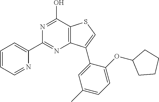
N1=CC=CC=C1C1=NC2=C(C(O)=N1)SC=C2C1=CC(C)=CC=C1OC1CCCC1
